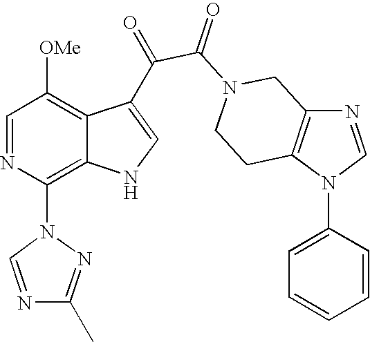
N1=CN(C2=CC=CC=C2)C2=C1CN(C(=O)C(=O)C1=CNC3=C(N4N=C(C)N=C4)N=CC([OMe])=C31)CC2
